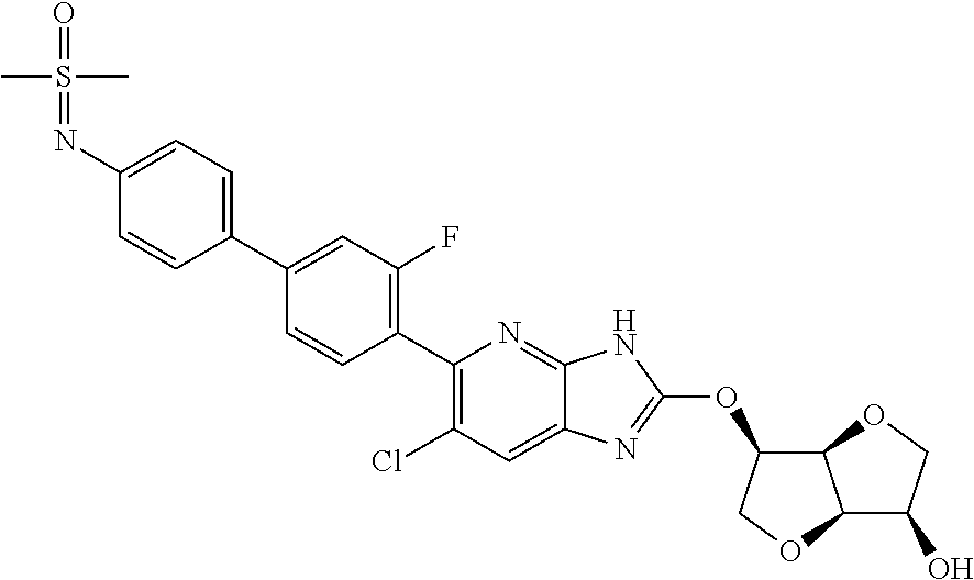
C1(N=S(=O)(C)C)=CC=C(C2=CC(F)=C(C3=C(Cl)C=C4C(=N3)NC(OC3C5C(C(O)CO5)OC3)=N4)C=C2)C=C1
